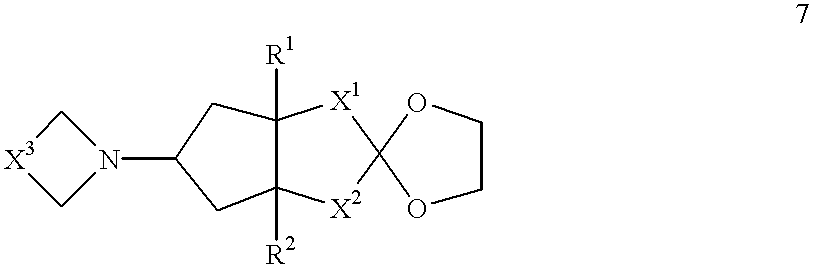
C12([R1])CC(N3C[X3]C3)CC1([R2])[X2]C1([X1]2)OCCO1
